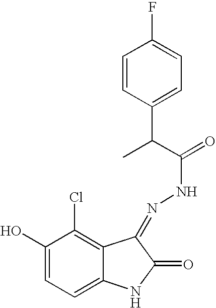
C1(O)=CC=C2C(=C1Cl)C(=NNC(=O)C(C)C1=CC=C(F)C=C1)C(=O)N2
